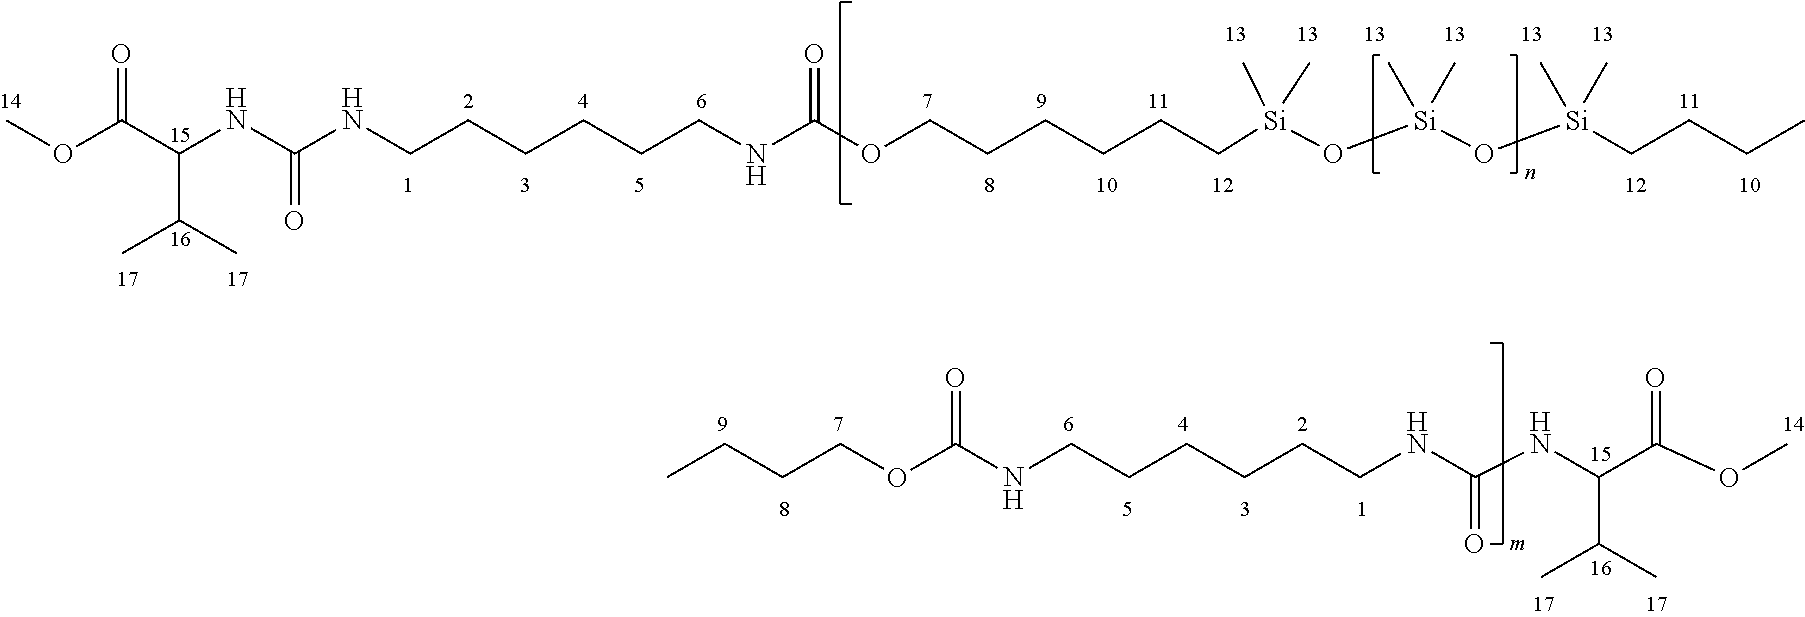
C(CNC(OCCCCCC[Si](O[Si](O[Si](CCCC)(C)C)(C)C)(C)C)=O)CCCCNC(NC(C(OC)=O)C(C)C)=O.C(CCOC(NCCCCCCNC(NC(C(OC)=O)C(C)C)=O)=O)C
